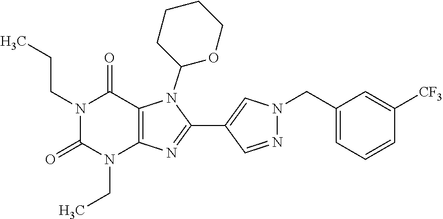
C12=C(N=C(C3=CN(CC4=CC=CC([CF3])=C4)N=C3)N1C1OCCCC1)N(CC)C(=O)N(CCC)C2=O
